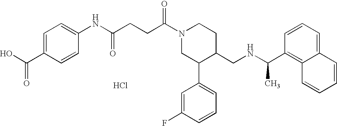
N1(C(CCC(=O)NC2=CC=C(C(=O)O)C=C2)=O)CC(C2=CC=CC(F)=C2)C(CNC(C)C2=C3C(=CC=C2)C=CC=C3)CC1.Cl
